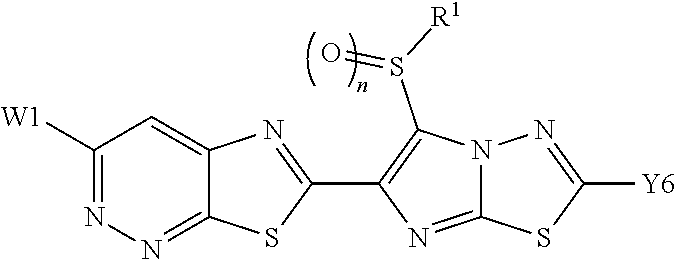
C1([W1])=NN=C2C(=C1)N=C(C1=C(S([R1])=O)N3C(=N1)SC([Y6])=N3)S2
